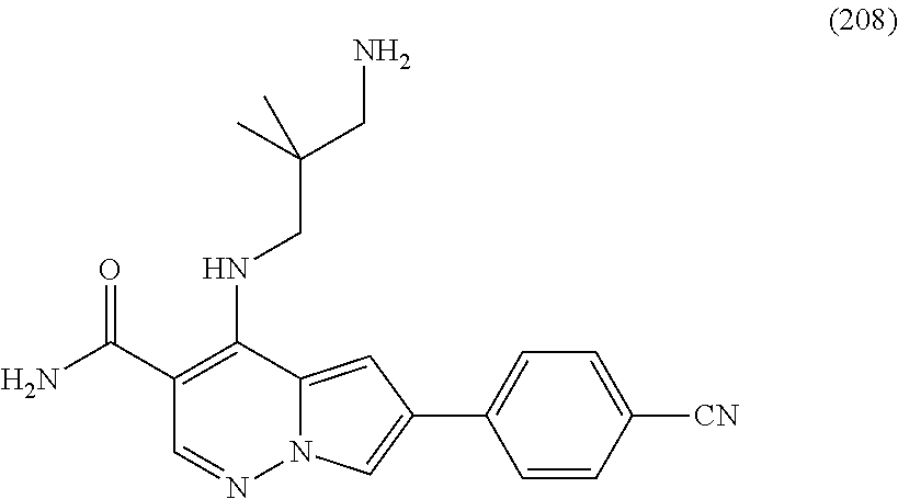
C(CNC1=C(C(=O)N)C=NN2C1=CC(C1=CC=C([CN])C=C1)=C2)(CN)(C)C
